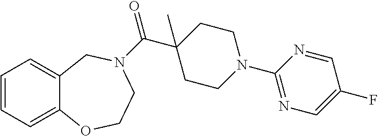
C1=CC=C2C(=C1)CN(C(=O)C1(C)CCN(C3=NC=C(F)C=N3)CC1)CCO2
